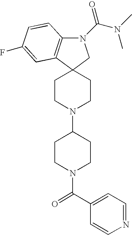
N1(C(N(C)C)=O)C2=C(C3(C1)CCN(C1CCN(C(C4=CC=NC=C4)=O)CC1)CC3)C=C(F)C=C2
